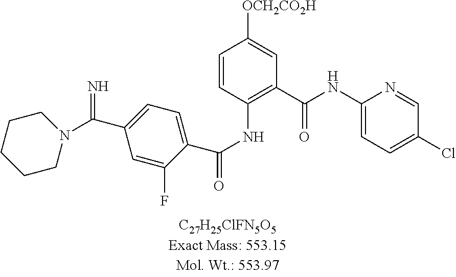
N=C(C1=CC=C(C(NC2=C(C(=O)NC3=CC=C(Cl)C=N3)C=C([OCH2CO2H])C=C2)=O)C(F)=C1)N1CCCCC1
